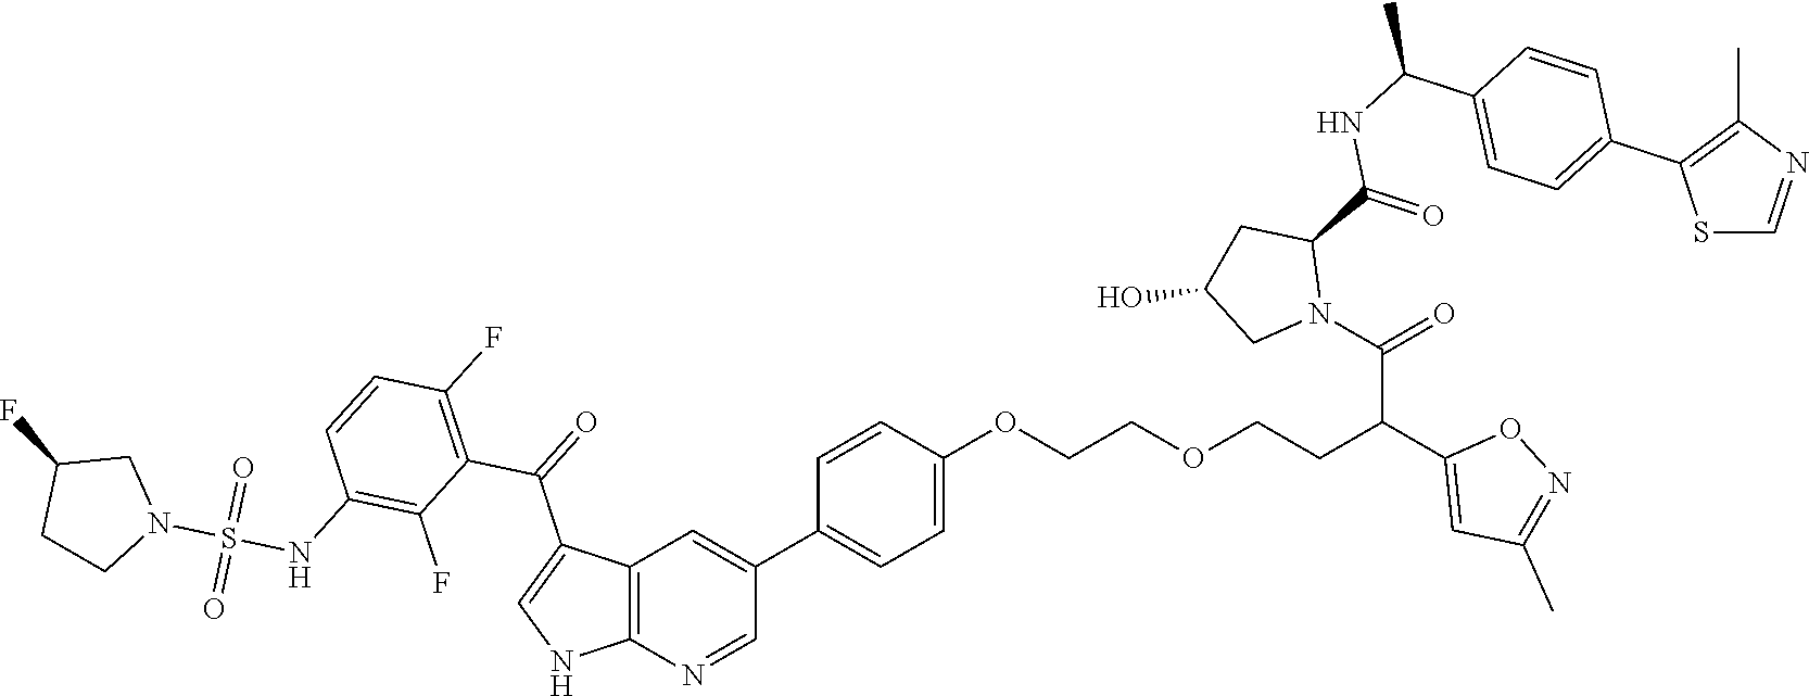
C12=C(N=CC(C3=CC=C(OCCOCCC(C(N4C(C(=O)NC(C)C5=CC=C(C6=C(C)N=CS6)C=C5)CC(O)C4)=O)C4=CC(C)=NO4)C=C3)=C1)NC=C2C(=O)C1=C(F)C=CC(NS(N2CC(F)CC2)(=O)=O)=C1F
